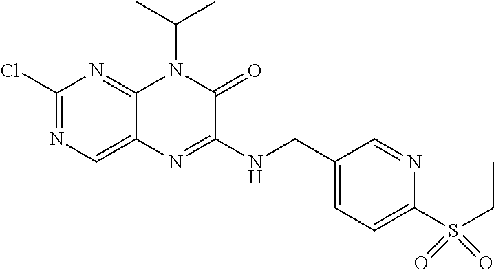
C1(Cl)=NC=C2C(=N1)N(C(C)C)C(=O)C(NCC1=CC=C(S(CC)(=O)=O)N=C1)=N2
